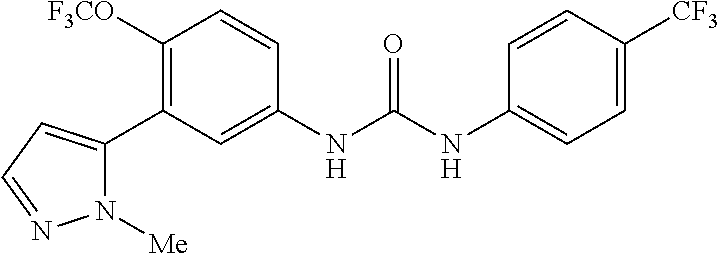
C1([OCF3])=C(C2=CC=NN2[Me])C=C(NC(=O)NC2=CC=C([CF3])C=C2)C=C1
